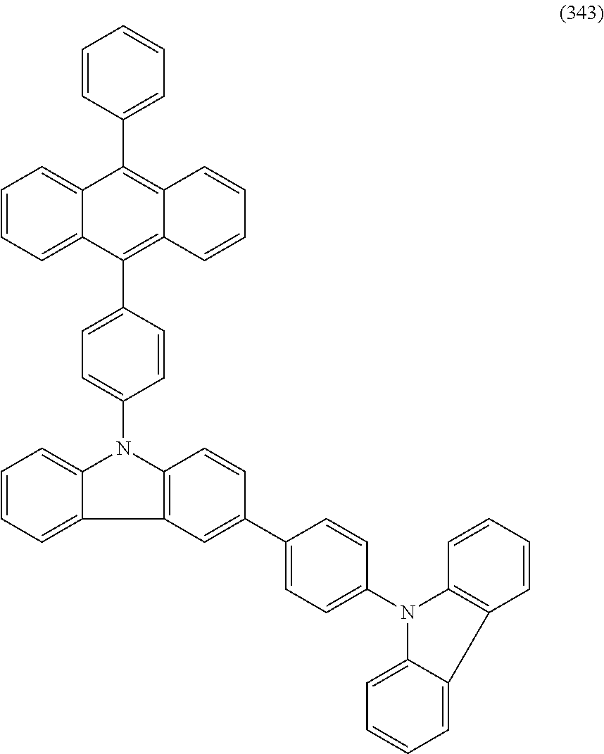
C1=CC=C2C(=C1)C(C1=CC=CC=C1)=C1C(=C2C2=CC=C(N3C4=C(C5=CC=CC=C35)C=C(C3=CC=C(N5C6=CC=CC=C6C6=C5C=CC=C6)C=C3)C=C4)C=C2)C=CC=C1
